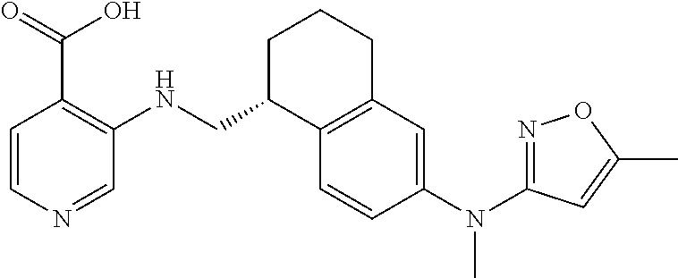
C1=CC(N(C2=NOC(C)=C2)C)=CC2=C1C(CNC1=C(C(O)=O)C=CN=C1)CCC2
